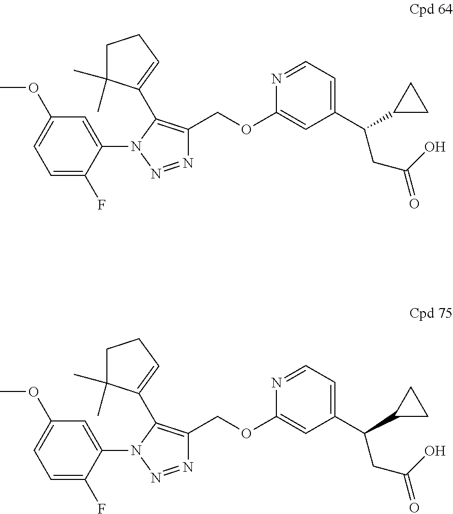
C1=C(F)C(N2N=NC(COC3=CC(C(C4CC4)CC(O)=O)=CC=N3)=C2C2=CCCC2(C)C)=CC(OC)=C1.C1=C(F)C(N2N=NC(COC3=CC(C(C4CC4)CC(O)=O)=CC=N3)=C2C2=CCCC2(C)C)=CC(OC)=C1
